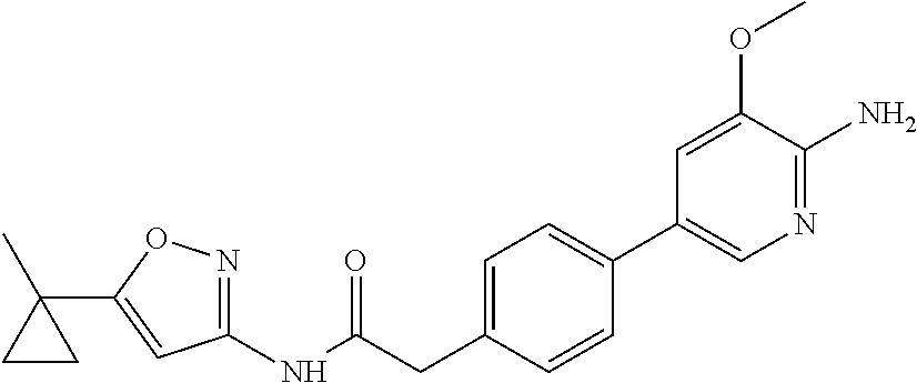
C1(NC(=O)CC2=CC=C(C3=CN=C(N)C(OC)=C3)C=C2)=NOC(C2(C)CC2)=C1
